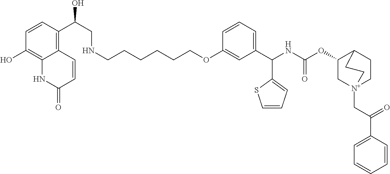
C1=CC(OCCCCCCNCC(O)C2=C3C(=C(O)C=C2)NC(=O)C=C3)=CC(C(NC(OC2C[N+]3(CC(=O)C4=CC=CC=C4)CCC2CC3)=O)C2=CC=CS2)=C1
